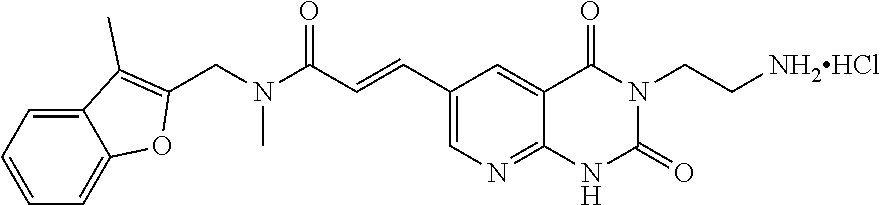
CN(C(C=CC1=CN=C2NC(=O)N(CC[NH2HCl])C(=O)C2=C1)=O)CC1=C(C)C2=CC=CC=C2O1
